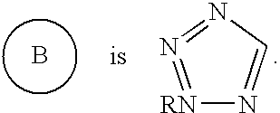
[RN]1=N=NC=N1.B
